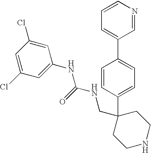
C1=CC=C(C2=CC=C(C3(CNC(NC4=CC(Cl)=CC(Cl)=C4)=O)CCNCC3)C=C2)C=N1
